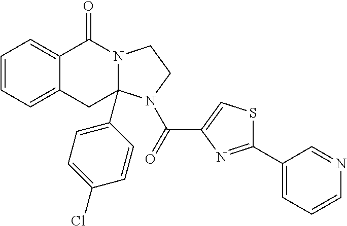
C1=CC=C2C(=C1)C(=O)N1CCN(C(=O)C3=CSC(C4=CC=CN=C4)=N3)C1(C1=CC=C(Cl)C=C1)C2
